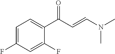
C1=C(F)C=C(F)C(C(C=CN(C)C)=O)=C1
